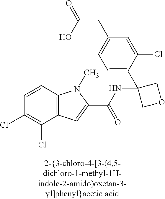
C1(Cl)=C(Cl)C2=C(C=C1)N(C)C(C(NC1(C3=CC=C(CC(=O)O)C=C3Cl)COC1)=O)=C2
